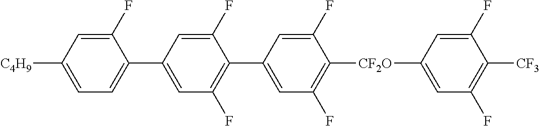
C1(F)=CC(C2=CC=C([C4H9])C=C2F)=CC(F)=C1C1=CC(F)=C([CF2O]C2=CC(F)=C([CF3])C(F)=C2)C(F)=C1
